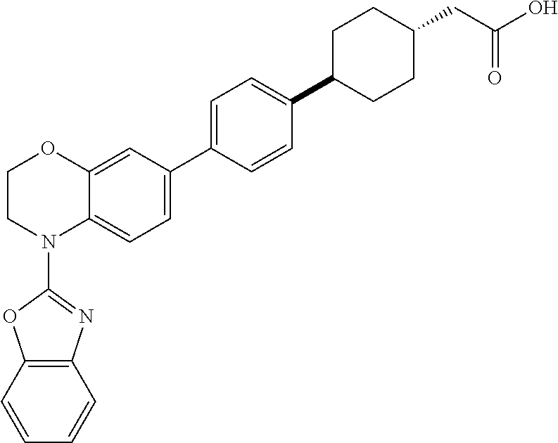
C1(N2C3=CC=C(C4=CC=C(C5CCC(CC(O)=O)CC5)C=C4)C=C3OCC2)=NC2=C(O1)C=CC=C2
